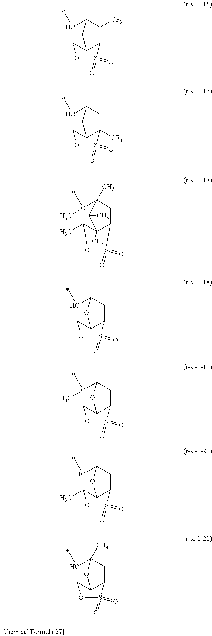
C1(C)C2C3C(C([CF3])C1C3)S(=O)(=O)O2.C1(C)C2C3C([CF3])(CC1C3)S(=O)(=O)O2.C1(C)(C)C2(C)C3(C)C(CC1(C)C3C)S(=O)(=O)O2.C1(C)C2C3C(CC1O3)S(=O)(=O)O2.C1(C)(C)C2C3C(CC1O3)S(=O)(=O)O2.C1(C)C2(C)C3C(CC1O3)S(=O)(=O)O2.C1(C)C2C3C(CC1(C)O3)S(=O)(=O)O2
